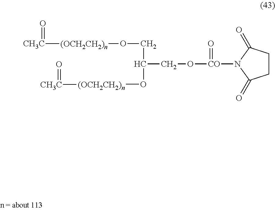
[CH3C]([(OCH2CH2)n]OCC(O[(OCH2CH2)n][CH3C]=O)CO[CO](N1C(=O)CCC1=O)=O)=O
